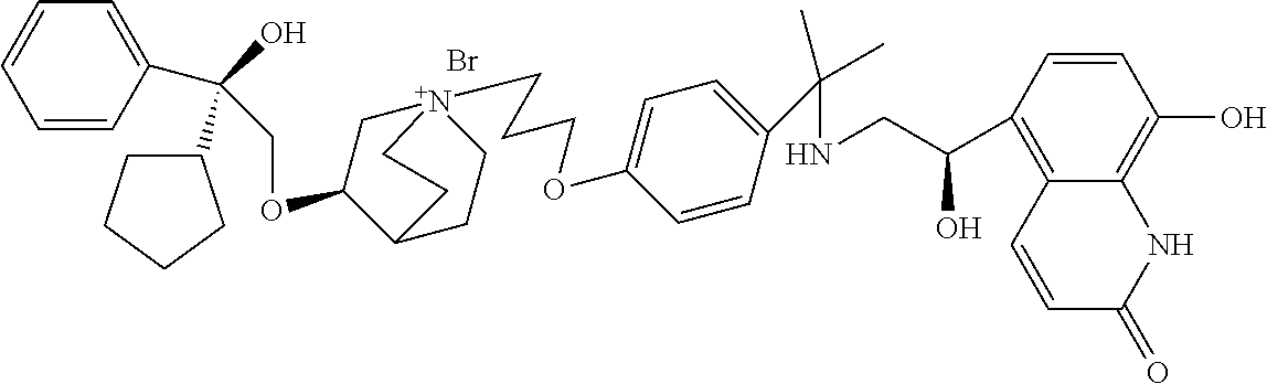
Br.C(OC1C[N+]2(CCCOC3=CC=C(C(NCC(C4=C5C(=C(O)C=C4)NC(=O)C=C5)O)(C)C)C=C3)CCC1CC2)C(O)(C1CCCC1)C1=CC=CC=C1
